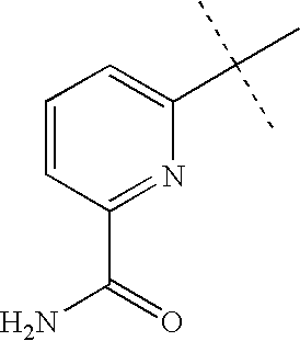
C1=CC(C(=O)N)=NC(C(C)(C)C)=C1
